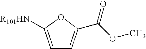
C1=C([R101HN])OC(C(=O)OC)=C1
